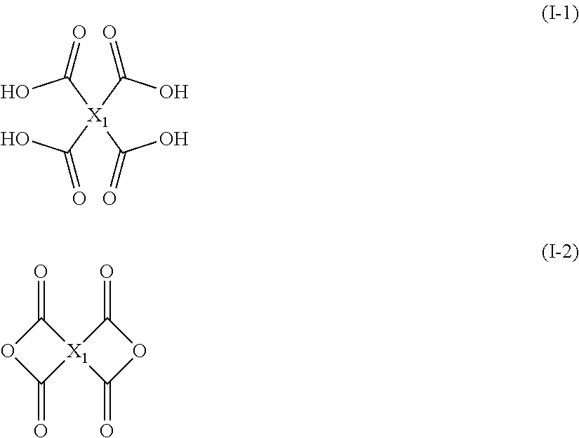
OC([X1](C(O)=O)(C(O)=O)C(O)=O)=O.[X1]12(C(=O)OC1=O)C(=O)OC2=O
